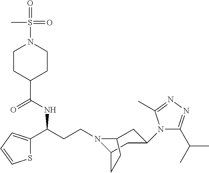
N1(CCC(C2=CC=CS2)NC(C2CCN(S(=O)(C)=O)CC2)=O)C2CC(N3C(C(C)C)=NN=C3C)CC1CC2
